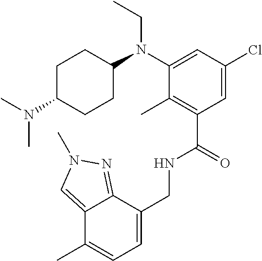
C12=CN(C)N=C1C(CNC(C1=C(C)C(N(CC)C3CCC(N(C)C)CC3)=CC(Cl)=C1)=O)=CC=C2C
